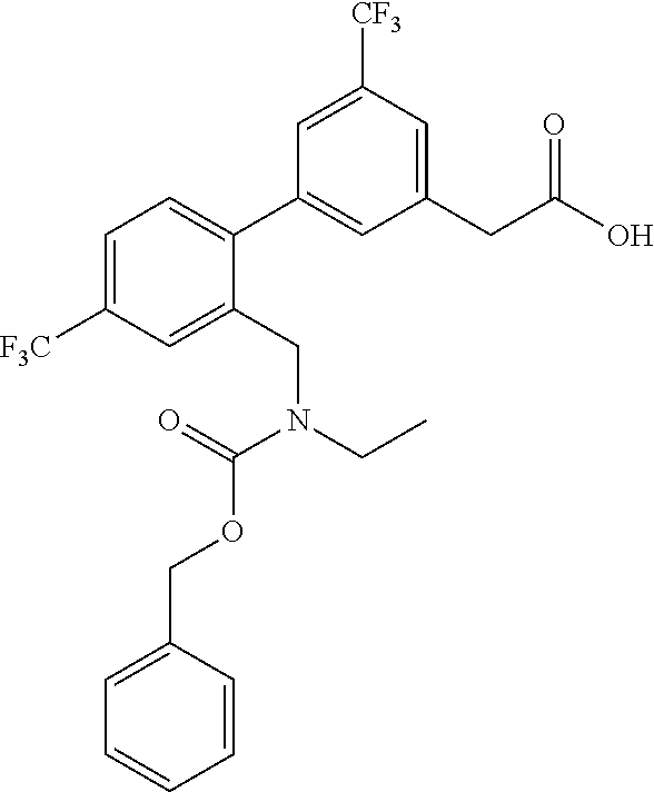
C1(CC(O)=O)=CC([CF3])=CC(C2=CC=C([F3C])C=C2CN(CC)C(=O)OCC2=CC=CC=C2)=C1
